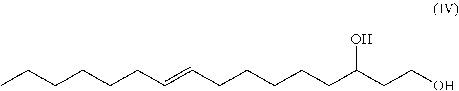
CCCCCCC=CCCCCCC(CCO)O
